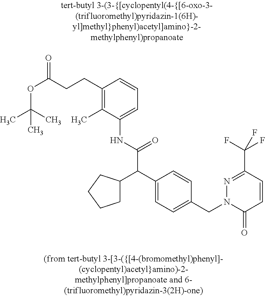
O(C(CCC1=C(C)C(NC(C(C2=CC=C(CN3C(=O)C=CC(C(F)(F)F)=N3)C=C2)C2CCCC2)=O)=CC=C1)=O)C(C)(C)C
